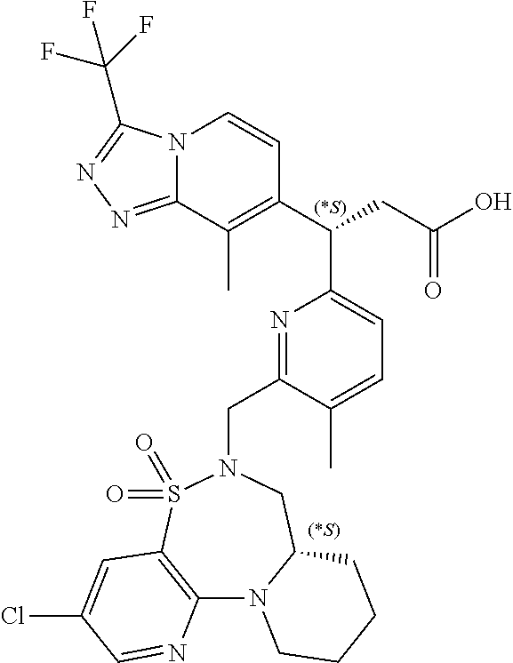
N12C(=NN=C1C(F)(F)F)C(C)=C(C(CC(O)=O)C1=CC=C(C)C(CN3CC4N(C5=C(S3(=O)=O)C=C(Cl)C=N5)CCCC4)=N1)C=C2
